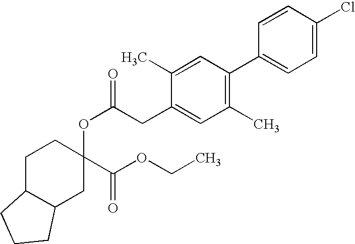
C1C2C(CC(OC(=O)CC3=CC(C)=C(C4=CC=C(Cl)C=C4)C=C3C)(C(OCC)=O)C1)CCC2
